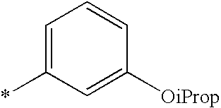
C1=C(*)C=C([OiProp])C=C1
